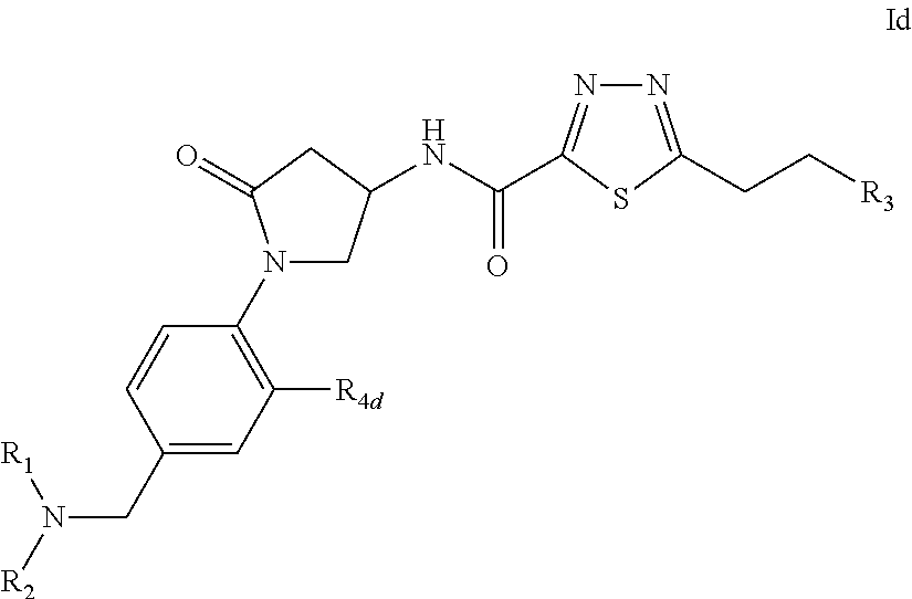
N1(C2=C([R4d])C=C(CN([R2])[R1])C=C2)CC(NC(=O)C2=NN=C(CC[R3])S2)CC1=O
